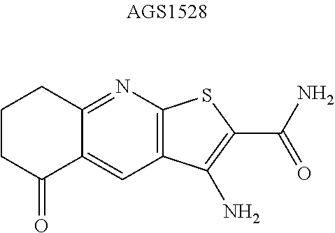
C1CC(=O)C2=CC3=C(N=C2C1)SC(C(N)=O)=C3N
